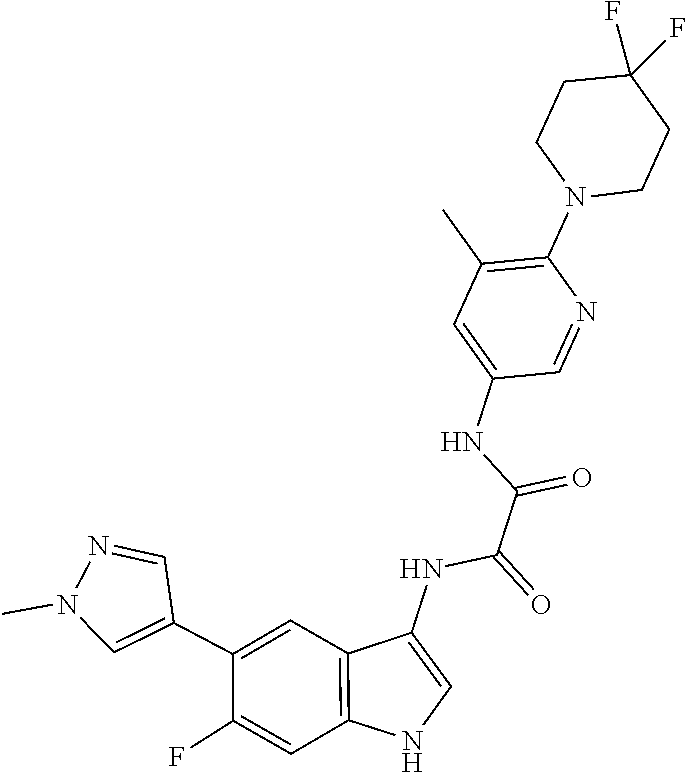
C(C(NC1=CNC2=C1C=C(C1=CN(C)N=C1)C(F)=C2)=O)(NC1=CC(C)=C(N2CCC(F)(F)CC2)N=C1)=O
